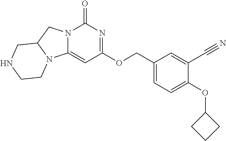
O(C1=CC=C(COC2=NC(=O)N3C(=C2)N2C(C3)CNCC2)C=C1C#N)C1CCC1
